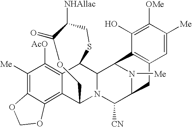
C1([Me])=C2C(=C3C(=C1[AcO])C1C4N(C3COC(=O)C([NHAllac])CS1)C([CN])C1N([Me])C4C3=C(C1)C=C([Me])C([OMe])=C3O)OCO2
